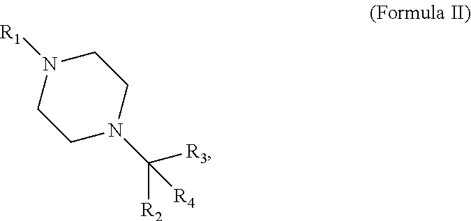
C1N([R1])CCN(C([R2])([R3])[R4])C1
